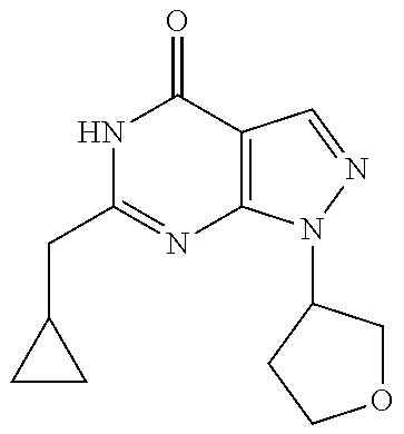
C1(CC2=NC3=C(C(=O)N2)C=NN3C2COCC2)CC1
